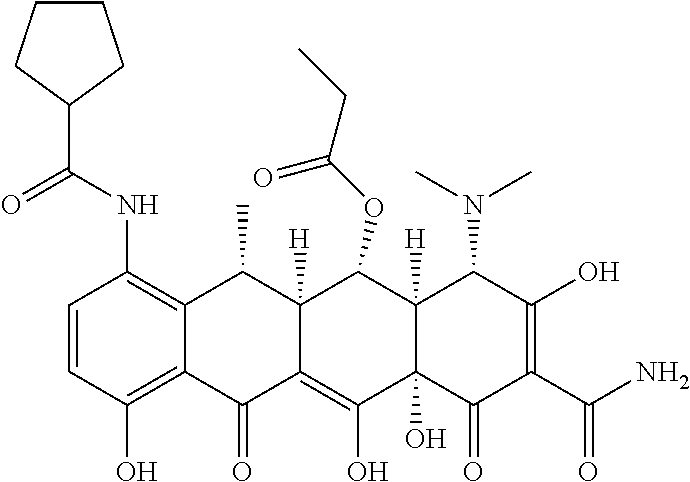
C1=CC(O)=C2C(=C1NC(C1CCCC1)=O)C(C)C1([H])C(=C(O)C3(O)C([H])(C(N(C)C)C(O)=C(C(N)=O)C3=O)C1OC(CC)=O)C2=O
